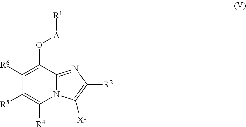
C1([R6])=C(O[A][R1])C2=NC([R2])=C([X1])N2C([R4])=C1[R5]
